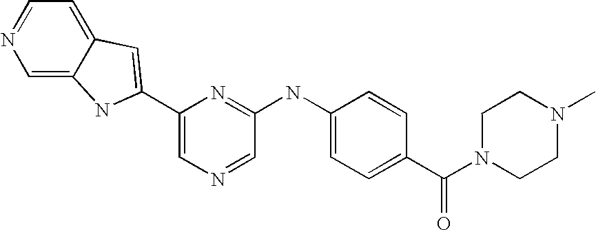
C1=C2C(=CN=C1)NC(C1=CN=CC(NC3=CC=C(C(=O)N4CCN(C)CC4)C=C3)=N1)=C2
